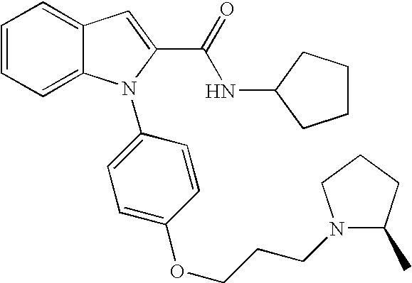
C1=CC=C2C(=C1)C=C(C(=O)NC1CCCC1)N2C1=CC=C(OCCCN2C(C)CCC2)C=C1
